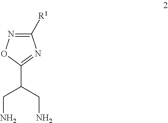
C1([R1])=NOC(C(CN)CN)=N1
